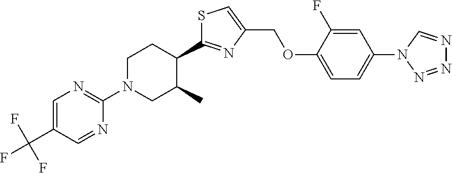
C1(C2=NC(COC3=CC=C(N4C=NN=N4)C=C3F)=CS2)CCN(C2=NC=C(C(F)(F)F)C=N2)CC1C
